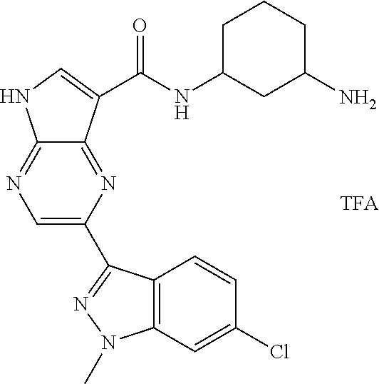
C1=C(C2=NN(C)C3=C2C=CC(Cl)=C3)N=C2C(=N1)NC=C2C(NC1CC(N)CCC1)=O
